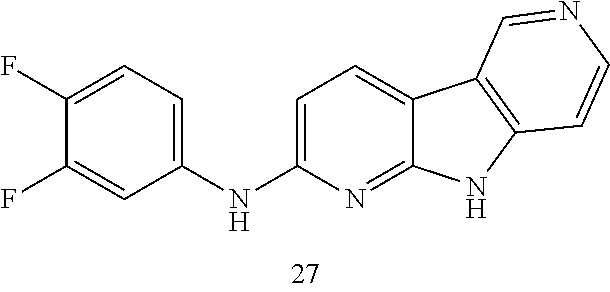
C1=C(NC2=CC=C(F)C(F)=C2)N=C2C(=C1)C1=C(N2)C=CN=C1
